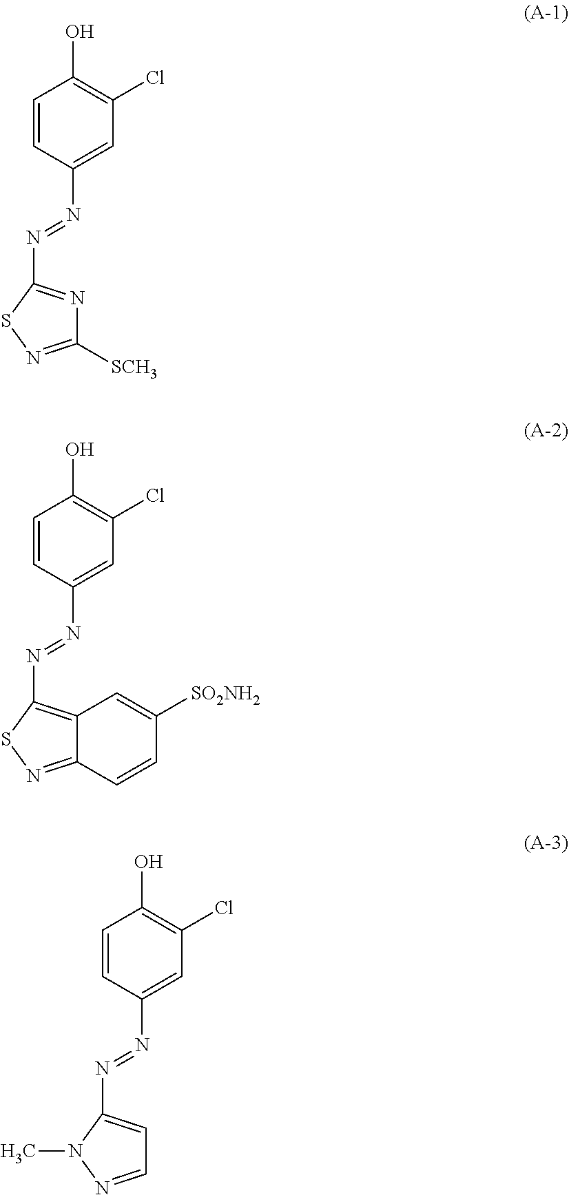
C1=CC(N=NC2=NC([SCH3])=NS2)=CC(Cl)=C1O.C1=CC(N=NC2=C3C(=NS2)C=CC([SO2NH2])=C3)=CC(Cl)=C1O.C1=CC(N=NC2=CC=NN2C)=CC(Cl)=C1O
